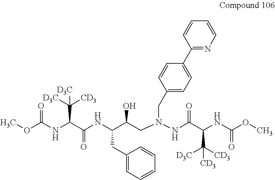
O(C(NC(C(NC(C(CN(NC(C(NC(OC)=O)C([CD3])([D3C])[CD3])=O)CC1=CC=C(C2=NC=CC=C2)C=C1)O)CC1=CC=CC=C1)=O)C([D3C])([CD3])[D3C])=O)C
